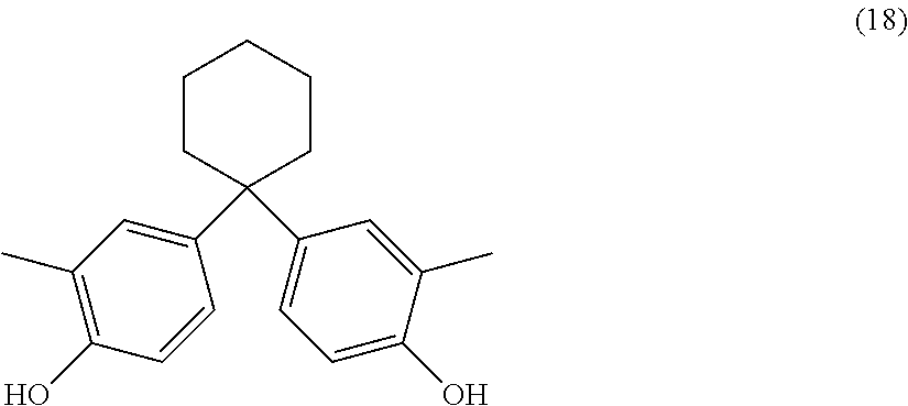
C1(C)=C(O)C=CC(C2(C3=CC=C(O)C(C)=C3)CCCCC2)=C1
